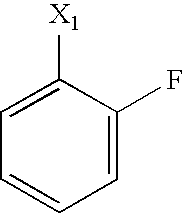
C1=C(F)C([X1])=CC=C1
